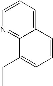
C1=CC=C2C(=N1)C(CC)=CC=C2
